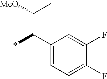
C1(C(*)C(C)[MeO])=CC=C(F)C(F)=C1
